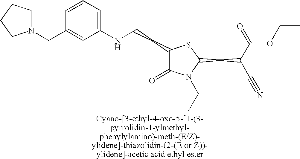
C1(CCNC2=CC=CC(CN3CCCC3)=C2)C(=O)N(CC)C(CC(C(=O)OCC)C#N)S1
